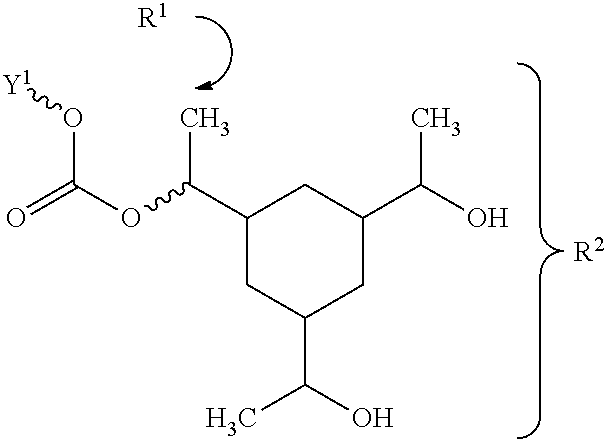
C1(C(OC(=O)O[Y1])C)CC(C(O)C)CC(C(O)C)C1.[R2].[R1]
